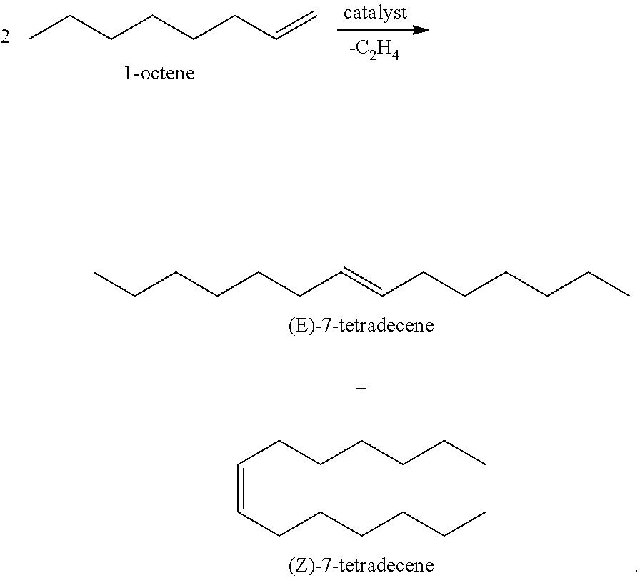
CCCCCCC=C.C(=CCCCCCC)CCCCCC.C(CCCC=CCCCCCC)CC
